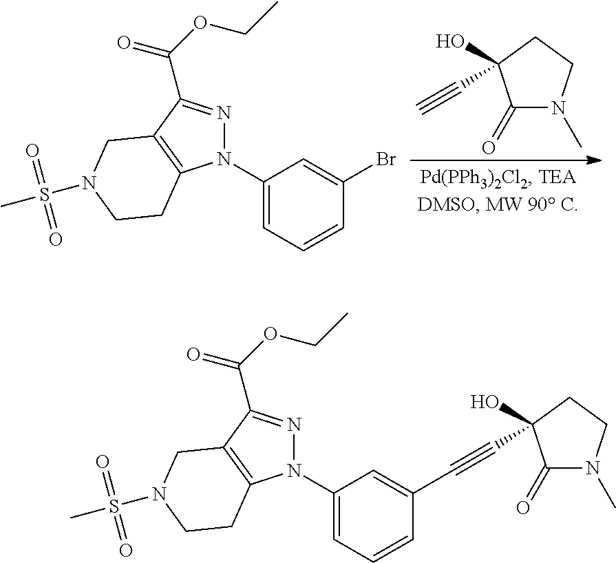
N1(C2=CC=CC(Br)=C2)N=C(C(=O)OCC)C2=C1CCN(S(C)(=O)=O)C2.C1(=O)N(C)CCC1(O)C#C.N1(C2=CC=CC(C#CC3(O)C(=O)N(C)CC3)=C2)N=C(C(=O)OCC)C2=C1CCN(S(C)(=O)=O)C2
